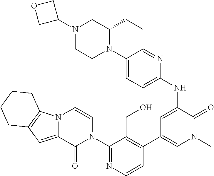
C1(N2C=CN3C(=CC4=C3CCCC4)C2=O)=NC=CC(C2=CN(C)C(=O)C(NC3=CC=C(N4C(CC)CN(C5COC5)CC4)C=N3)=C2)=C1CO
